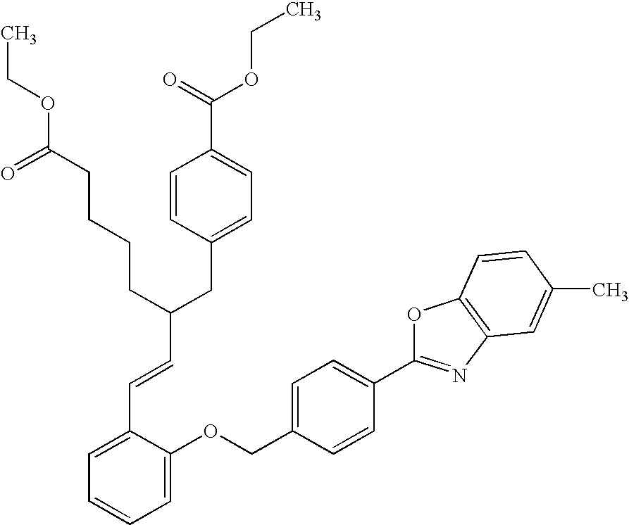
C1=C(OCC2=CC=C(C3=NC4=C(O3)C=CC(C)=C4)C=C2)C(C=CC(CC2=CC=C(C(=O)OCC)C=C2)CCCCC(OCC)=O)=CC=C1
